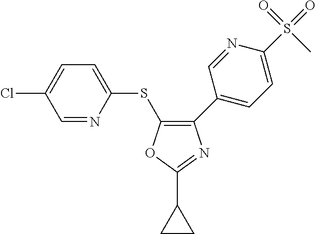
C1=NC(SC2=C(C3=CC=C(S(=O)(C)=O)N=C3)N=C(C3CC3)O2)=CC=C1Cl
